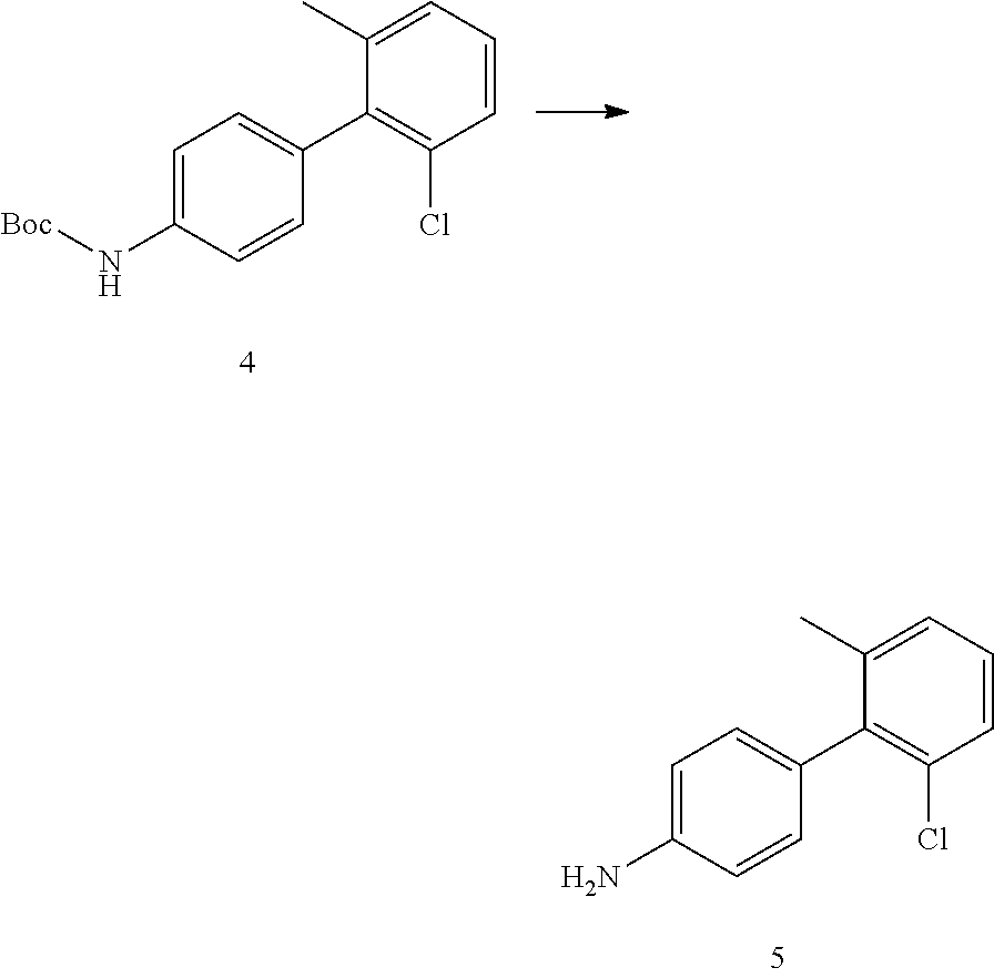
C1=C(N[Boc])C=CC(C2=C(Cl)C=CC=C2C)=C1.C1=C(N)C=CC(C2=C(Cl)C=CC=C2C)=C1
